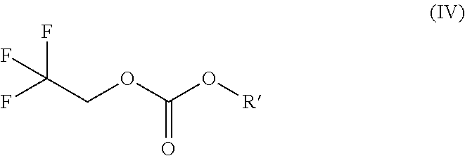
FC(COC(O[R])=O)(F)F
